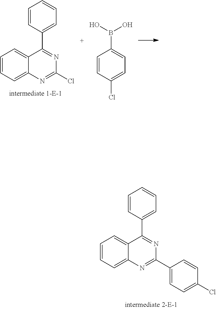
C1=CC=C2C(=C1)C(C1=CC=CC=C1)=NC(Cl)=N2.C1=CC(Cl)=CC=C1B(O)O.C1=CC=C2C(=C1)C(C1=CC=CC=C1)=NC(C1=CC=C(Cl)C=C1)=N2
